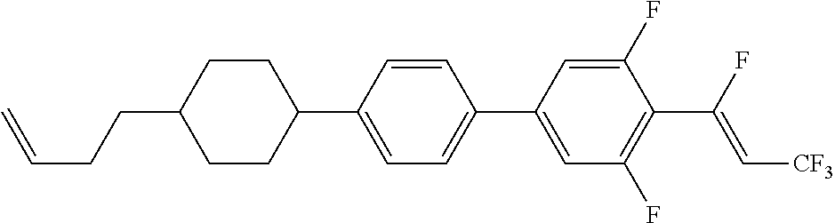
C1CC(C2=CC=C(C3=CC(F)=C(C(F)=C[CF3])C(F)=C3)C=C2)CCC1CCC=C
